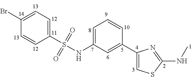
C1=C(NS(C2=CC=C(Br)C=C2)(=O)=O)C=C(C2=CSC(NC)=N2)C=C1
